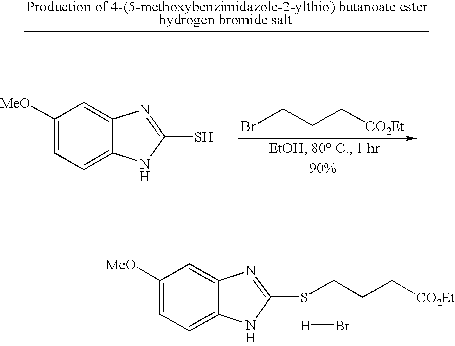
C1([MeO])=CC=C2C(=C1)N=C(S)N2.[H].BrCCC[CO2Et].C1([MeO])=CC=C2C(=C1)N=C(SCCC[CO2Et])N2.[H].[H]Br
